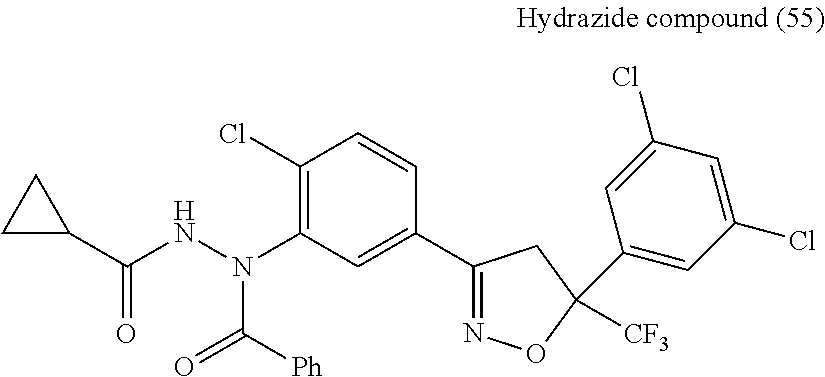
C1(Cl)=C(N(NC(C2CC2)=O)C([Ph])=O)C=C(C2=NOC([CF3])(C3=CC(Cl)=CC(Cl)=C3)C2)C=C1
